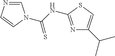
C1=NC=CN1C(NC1=NC(C(C)C)=CS1)=S
